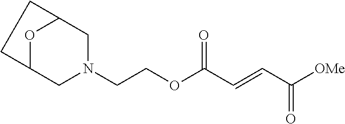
[OMe]C(C=CC(OCCN1CC2OC(C1)CC2)=O)=O
